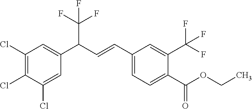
C1(Cl)=C(Cl)C(Cl)=CC(C(C=CC2=CC=C(C(OCC)=O)C(C(F)(F)F)=C2)C(F)(F)F)=C1
